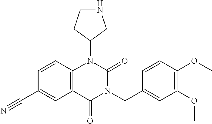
C1=CC2=C(C=C1C#N)C(=O)N(CC1=CC(OC)=C(OC)C=C1)C(=O)N2C1CNCC1
